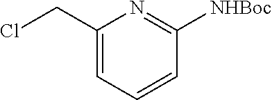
C1(CCl)=CC=CC([NHBoc])=N1
